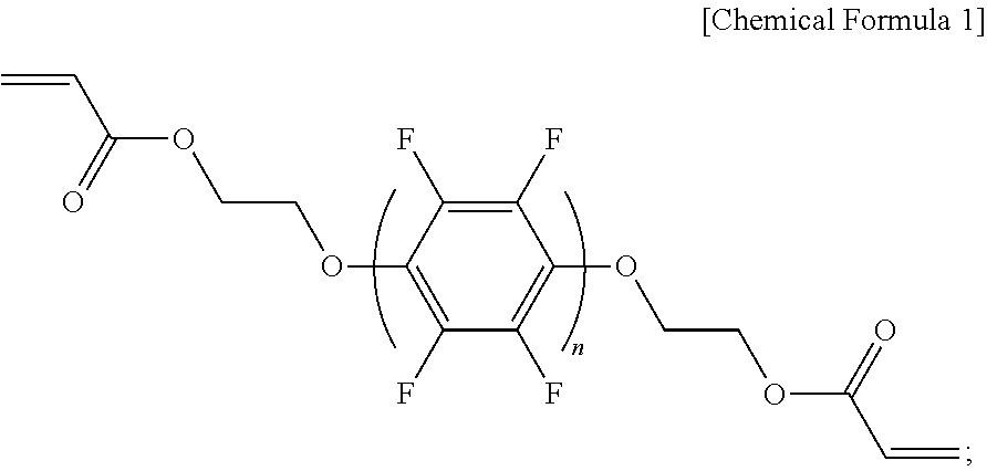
C1(F)=C(F)C(OCCOC(=O)C=C)=C(F)C(F)=C1OCCOC(C=C)=O
